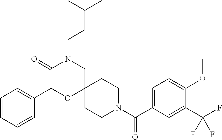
N1(C(C2=CC=C(OC)C(C(F)(F)F)=C2)=O)CCC2(CC1)CN(CCC(C)C)C(=O)C(C1=CC=CC=C1)O2
